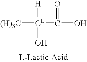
[(H)3C][CL](C(O)=O)(O)[H]
